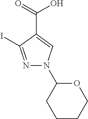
N1=C(I)C(C(=O)O)=CN1C1CCCCO1
